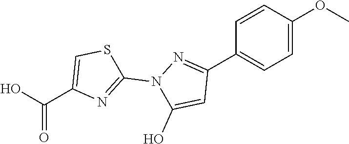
C1=C(OC)C=CC(C2=NN(C3=NC(C(O)=O)=CS3)C(O)=C2)=C1
